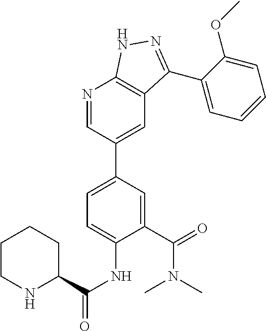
C1(C(N(C)C)=O)=CC(C2=CC3=C(N=C2)NN=C3C2=CC=CC=C2OC)=CC=C1NC(=O)C1CCCCN1
